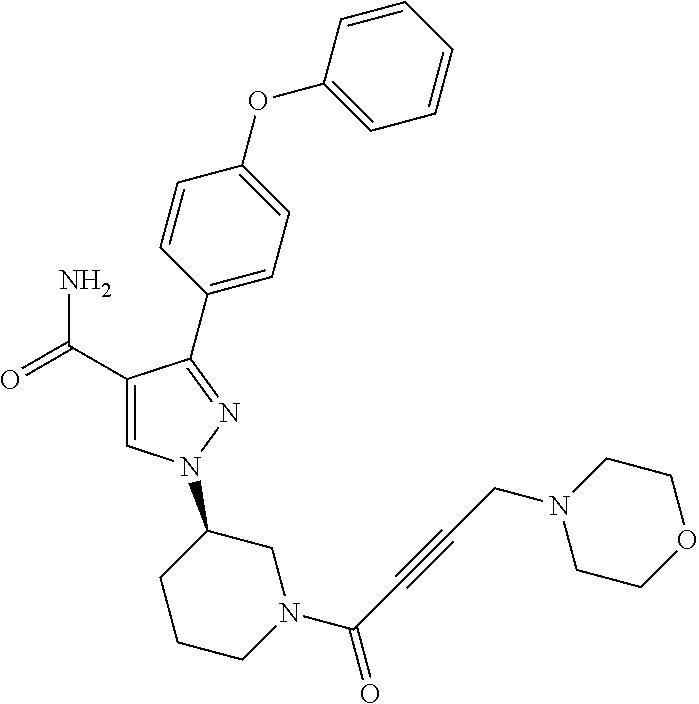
C1(C(=O)N)=CN(C2CCCN(C(C#CCN3CCOCC3)=O)C2)N=C1C1=CC=C(OC2=CC=CC=C2)C=C1
